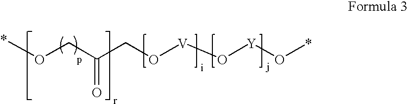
C(O[V]O[Y]O*)C(CO*)=O
